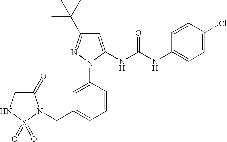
C1=C(N2C(NC(NC3=CC=C(Cl)C=C3)=O)=CC(C(C)(C)C)=N2)C=CC=C1CN1C(=O)CNS1(=O)=O
